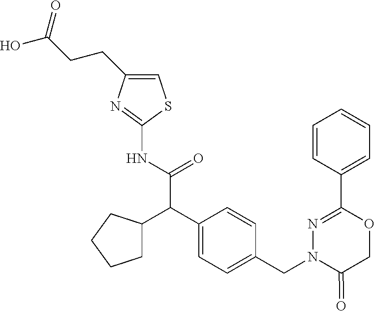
C1(NC(C(C2=CC=C(CN3C(=O)COC(C4=CC=CC=C4)=N3)C=C2)C2CCCC2)=O)=NC(CCC(O)=O)=CS1
